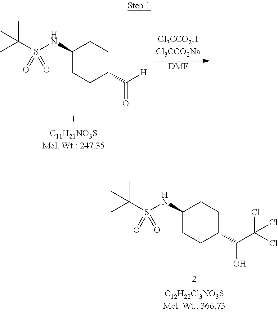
C1(NS(C(C)(C)C)(=O)=O)CCC(C(C(Cl)(Cl)Cl)O)CC1.C1(NS(C(C)(C)C)(=O)=O)CCC(C([H])=O)CC1.[DMF]
